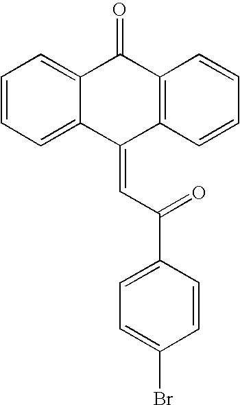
C1=CC=C2C(=C1)C(=O)C1=C(C2=CC(C2=CC=C(Br)C=C2)=O)C=CC=C1
